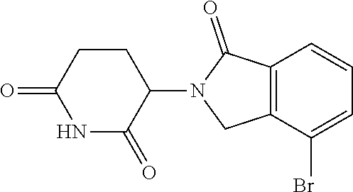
C12=C(C(Br)=CC=C1)CN(C1CCC(=O)NC1=O)C2=O
